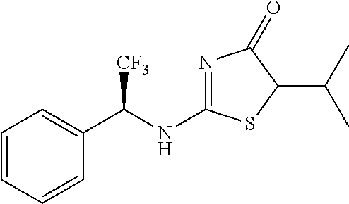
C1=CC=CC(C(NC2=NC(=O)C(C(C)C)S2)[CF3])=C1
